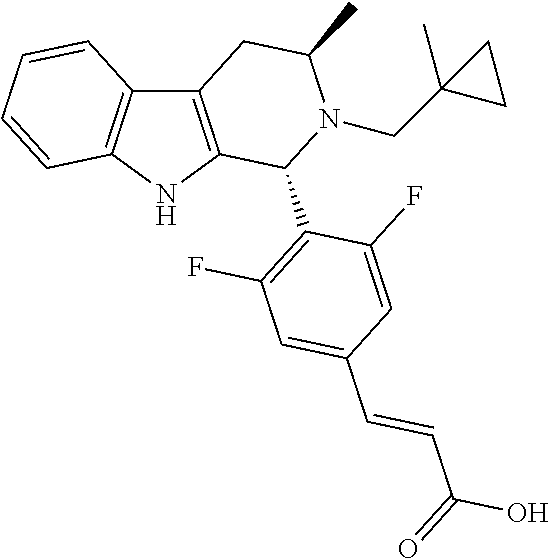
C12=C(NC3=C1C=CC=C3)C(C1=C(F)C=C(C=CC(O)=O)C=C1F)N(CC1(C)CC1)C(C)C2
